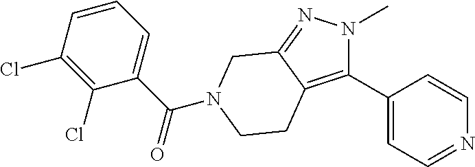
C1(C2=C3C(=NN2C)CN(C(C2=CC=CC(Cl)=C2Cl)=O)CC3)=CC=NC=C1
